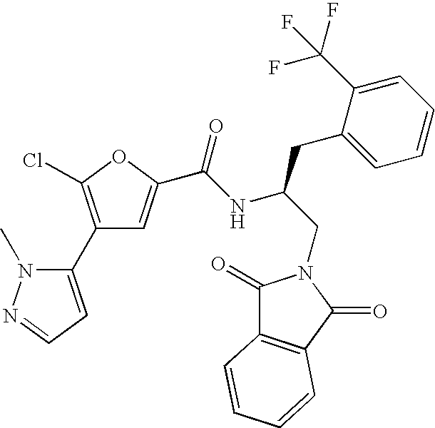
C1(C2=CC=NN2C)=C(Cl)OC(C(NC(CN2C(=O)C3=C(C2=O)C=CC=C3)CC2=CC=CC=C2C(F)(F)F)=O)=C1
